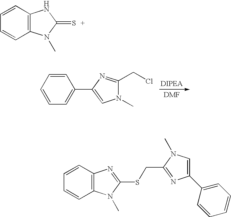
C1=CC2=C(C=C1)N(C)C(=S)N2.C1=CC=CC(C2=CN(C)C(CCl)=N2)=C1.C1=CC2=C(C=C1)N(C)C(SCC1=NC(C3=CC=CC=C3)=CN1C)=N2
